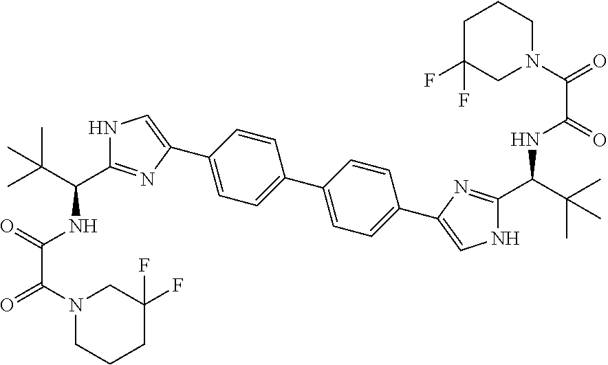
C1=CC(C2=CNC(C(C(C)(C)C)NC(C(=O)N3CCCC(F)(F)C3)=O)=N2)=CC=C1C1=CC=C(C2=CNC(C(C(C)(C)C)NC(=O)C(N3CCCC(F)(F)C3)=O)=N2)C=C1
